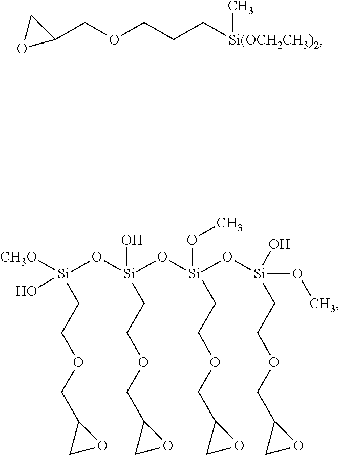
C1OC1COCCC[Si(OCH2CH3)2]C.[Si](O[Si](O[Si](O[Si](O)(OC)CCOCC1CO1)(CCOCC1CO1)OC)(O)CCOCC1CO1)([CH3O])(O)CCOCC1CO1
